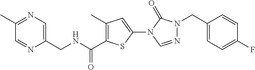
C1(C)=C(C(NCC2=CN=C(C)C=N2)=O)SC(N2C=NN(CC3=CC=C(F)C=C3)C2=O)=C1
